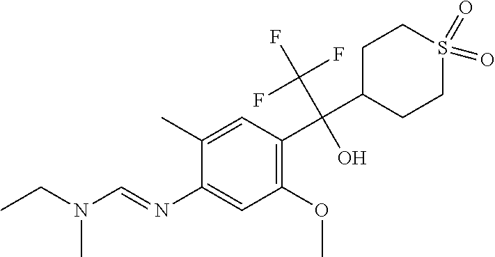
C1(N=CN(CC)C)=CC(OC)=C(C(C2CCS(=O)(=O)CC2)(C(F)(F)F)O)C=C1C
